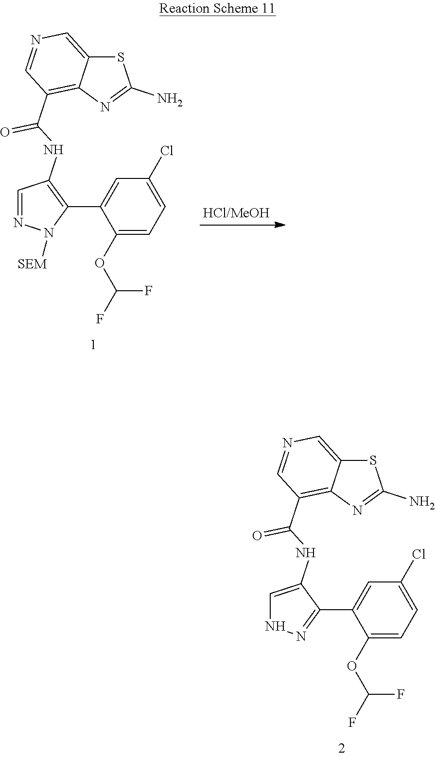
C1=C(NC(C2=C3C(=CN=C2)SC(N)=N3)=O)C(C2=CC(Cl)=CC=C2OC(F)F)=NN1.C1=NN([SEM])C(C2=CC(Cl)=CC=C2OC(F)F)=C1NC(C1=C2C(=CN=C1)SC(N)=N2)=O
